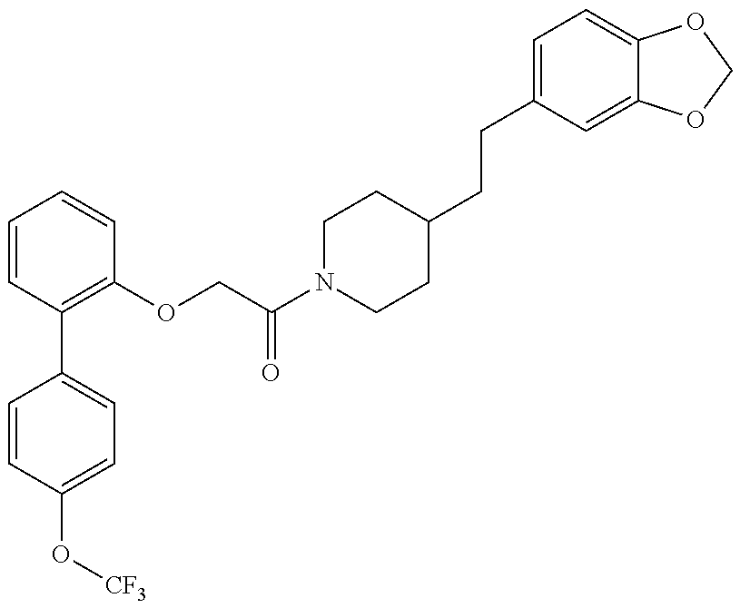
C1=CC(O[CF3])=CC=C1C1=C(OCC(N2CCC(CCC3=CC=C4C(=C3)OCO4)CC2)=O)C=CC=C1
